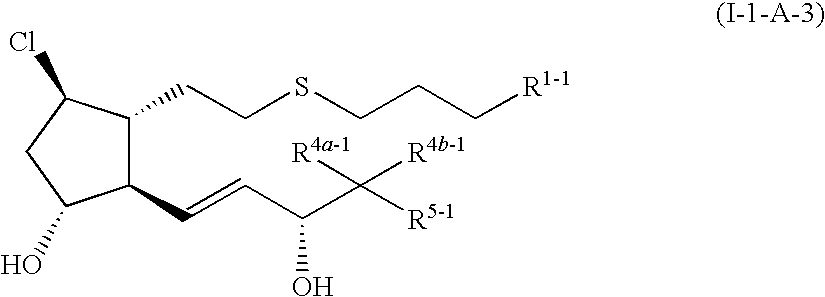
C1(C=CC(C([R5-1])([R4a-1])[R4b-1])O)C(CCSCCC[R1-1])C(Cl)CC1O
